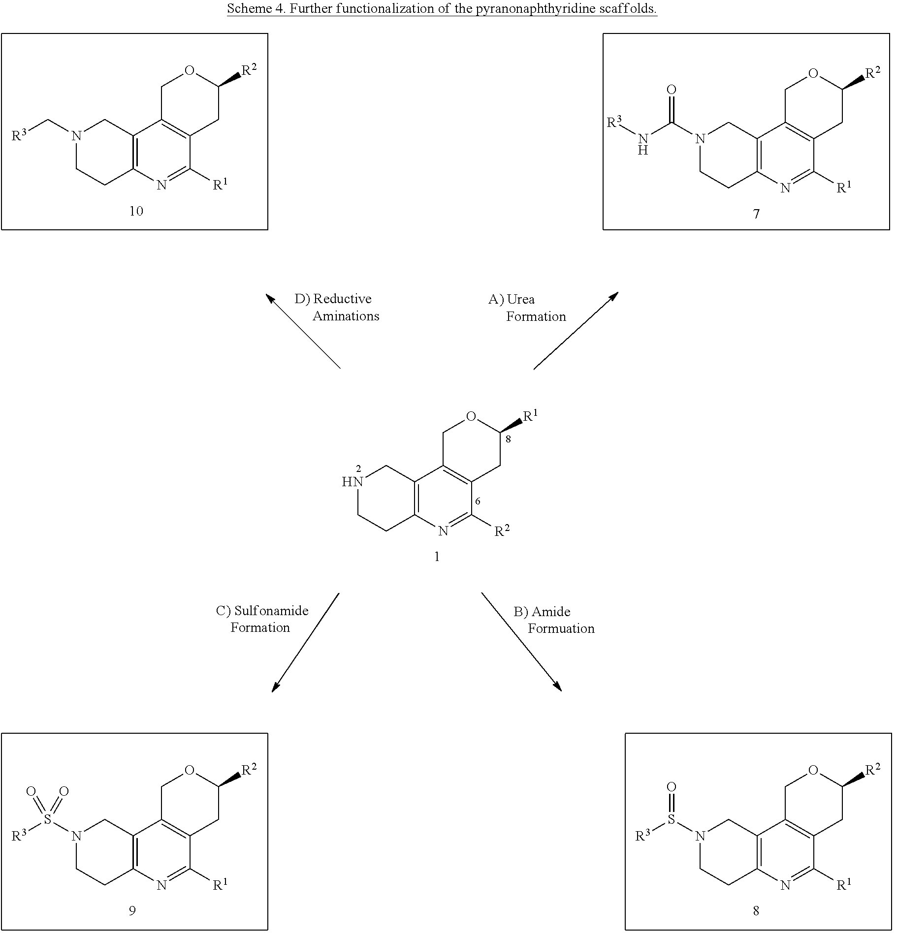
N1(C[R3])CCC2=C(C1)C1=C(C([R1])=N2)CC([R2])OC1.N1(C(N[R3])=O)CCC2=C(C1)C1=C(C([R1])=N2)CC([R2])OC1.N1CCC2=C(C1)C1=C(C([R2])=N2)CC([R1])OC1.N1(S([R3])(=O)=O)CCC2=C(C1)C1=C(C([R1])=N2)CC([R2])OC1.N1(S([R3])=O)CCC2=C(C1)C1=C(C([R1])=N2)CC([R2])OC1
